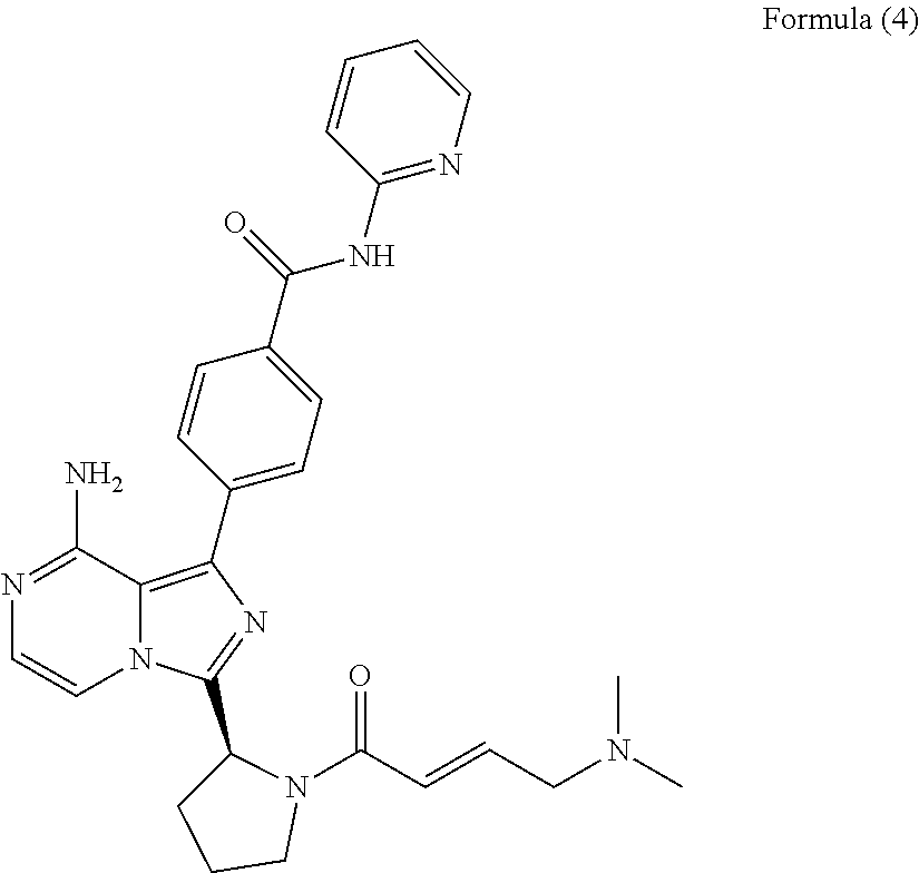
C1(NC(C2=CC=C(C3=C4N(C=CN=C4N)C(C4CCCN4C(C=CCN(C)C)=O)=N3)C=C2)=O)=NC=CC=C1
